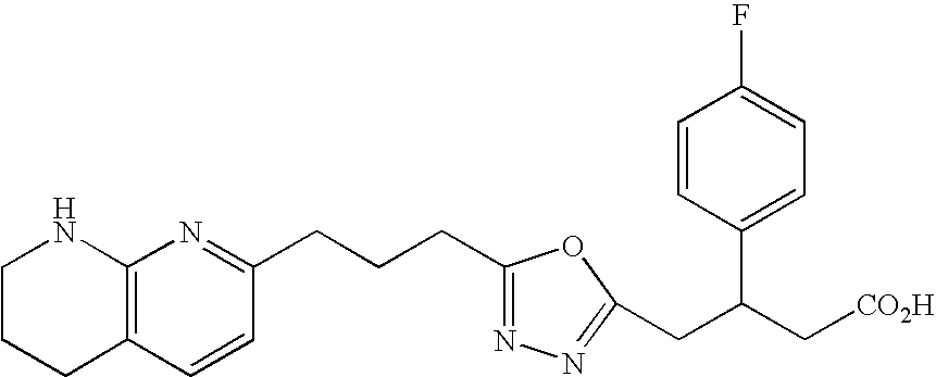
C1CCC2=C(N1)N=C(CCCC1=NN=C(CC(C3=CC=C(F)C=C3)C[CO2H])O1)C=C2
